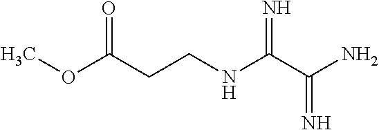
O(C(CCNC(C(N)=N)=N)=O)C
